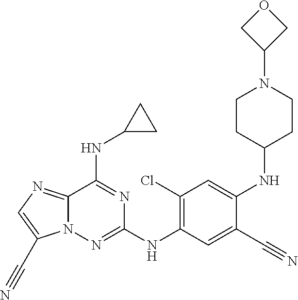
C1(Cl)=C(NC2=NN3C(=NC=C3C#N)C(NC3CC3)=N2)C=C(C#N)C(NC2CCN(C3COC3)CC2)=C1
